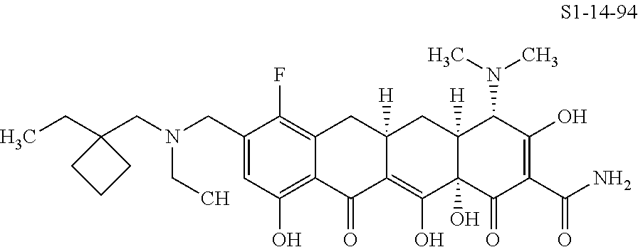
C1(CN(CC2(CC)CCC2)CC)=CC(O)=C2C(=C1F)CC1([H])C(=C(O)C3(O)C([H])(C1)C(N(C)C)C(O)=C(C(N)=O)C3=O)C2=O
